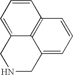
C12=C3C=CC=C1CNCC2=CC=C3
